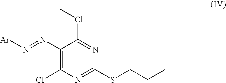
C1(N=N[Ar])=C(Cl)N=C(SCCC)N=C1ClC
